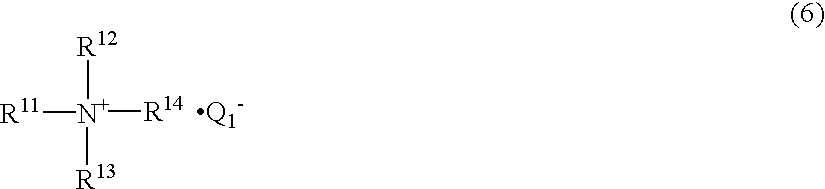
[R11][N+]([R14])([R12])[R13].[Q1-]
